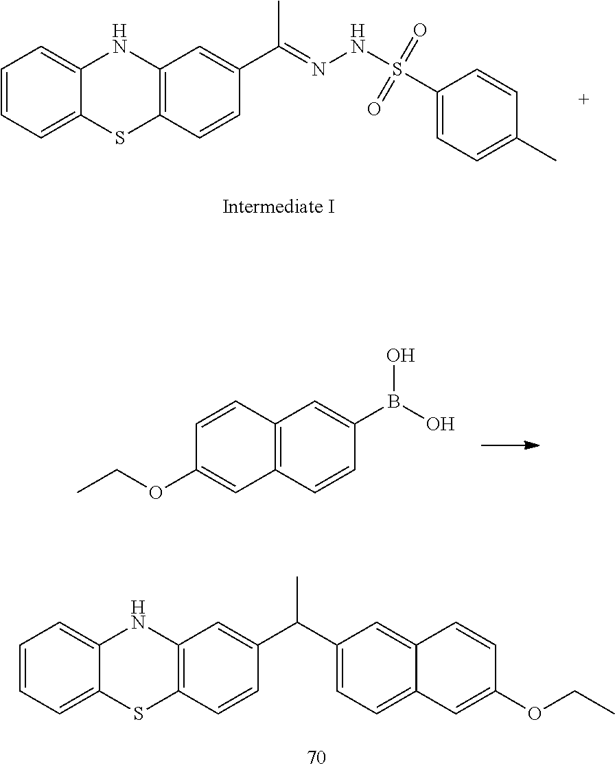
C1=CC=C2C(=C1)NC1=C(S2)C=CC(C(=NNS(=O)(=O)C2=CC=C(C)C=C2)C)=C1.C1(B(O)O)=CC2=C(C=C1)C=C(OCC)C=C2.C1=CC=C2C(=C1)NC1=C(S2)C=CC(C(C2=CC=C3C(=C2)C=CC(OCC)=C3)C)=C1
